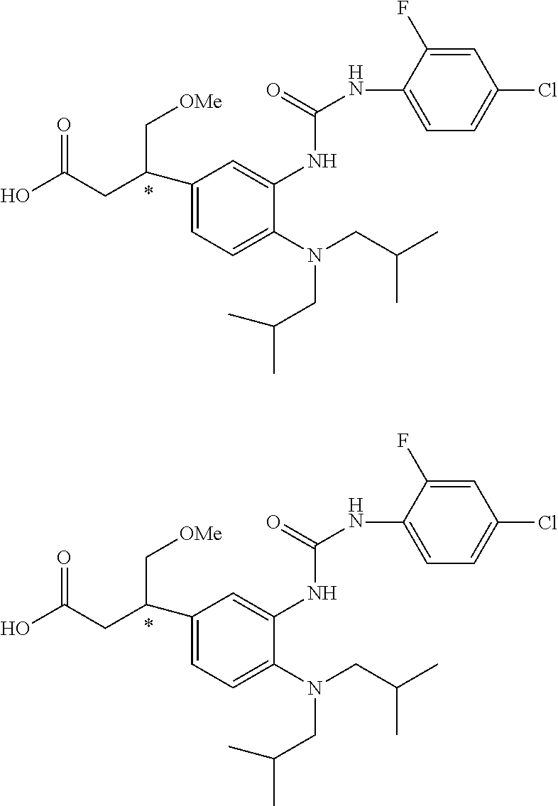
N(CC(C)C)(CC(C)C)C1=CC=C(C(CC(O)=O)C[OMe])C=C1NC(=O)NC1=CC=C(Cl)C=C1F.N(CC(C)C)(CC(C)C)C1=CC=C(C(CC(O)=O)C[OMe])C=C1NC(=O)NC1=CC=C(Cl)C=C1F
